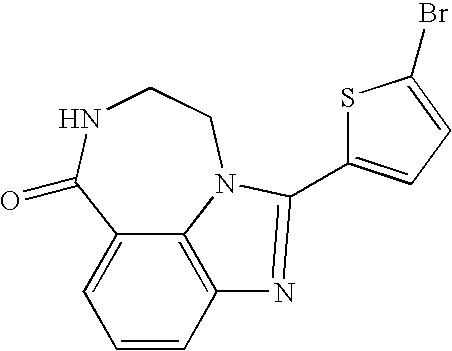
C1=CC2=C3C(=C1)C(=O)NCCN3C(C1=CC=C(Br)S1)=N2
